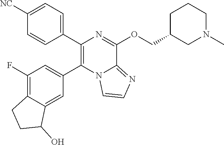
C1(C2=CC=C([NC])C=C2)=C(C2=CC(F)=C3C(=C2)C(O)CC3)N2C(=NC=C2)C(OCC2CN(C)CCC2)=N1
